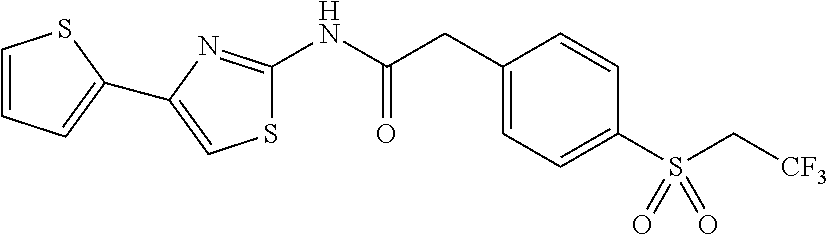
C1=CC=C(C2=CSC(NC(CC3=CC=C(S(C[CF3])(=O)=O)C=C3)=O)=N2)S1
